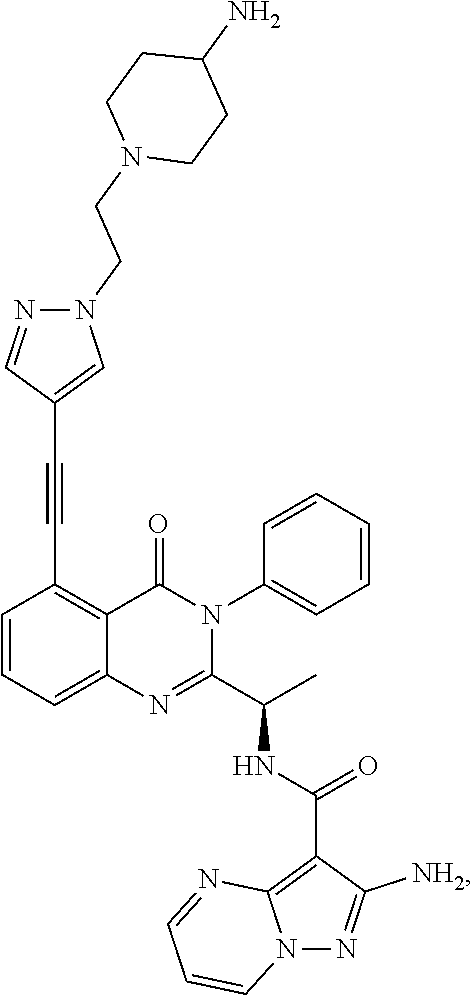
C1=CC=C2C(=C1C#CC1=CN(CCN3CCC(N)CC3)N=C1)C(=O)N(C1=CC=CC=C1)C(C(C)NC(=O)C1=C3N(N=C1[NH2])C=CC=N3)=N2
